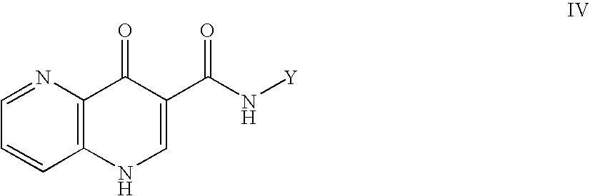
C1=CC2=C(N=C1)C(=O)C(C(N[Y])=O)=CN2
